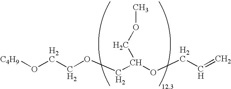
[C4H9]OCCOCC(OCC=C)COC
